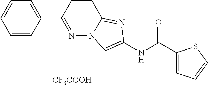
C1=CC(C2=NN3C(=NC(NC(C4=CC=CS4)=O)=C3)C=C2)=CC=C1.[CF3COOH]
